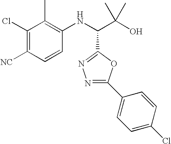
C1(Cl)=C([CN])C=CC(NC(C(O)(C)C)C2=NN=C(C3=CC=C(Cl)C=C3)O2)=C1C
